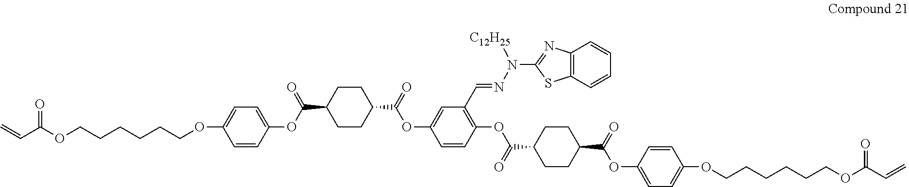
O=C(OCCCCCCOC1=CC=C(OC(C2CCC(C(=O)OC3=CC(C=NN(C4=NC5=C(S4)C=CC=C5)[C12H25])=C(OC(C4CCC(C(=O)OC5=CC=C(OCCCCCCOC(=O)C=C)C=C5)CC4)=O)C=C3)CC2)=O)C=C1)C=C
